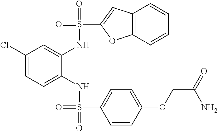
C1(Cl)=CC=C(NS(=O)(C2=CC=C(OCC(=O)N)C=C2)=O)C(NS(=O)(C2=CC3=C(O2)C=CC=C3)=O)=C1
